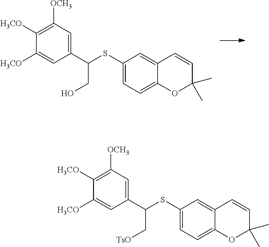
C1(C(SC2=CC=C3C(=C2)C=CC(C)(C)O3)CO)=CC([OCH3])=C([H3CO])C([H3CO])=C1.C1(C(SC2=CC=C3C(=C2)C=CC(C)(C)O3)C[TsO])=CC([OCH3])=C([H3CO])C([H3CO])=C1
